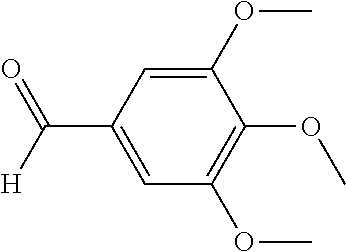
C1=C(OC)C(OC)=C(OC)C=C1C([H])=O
